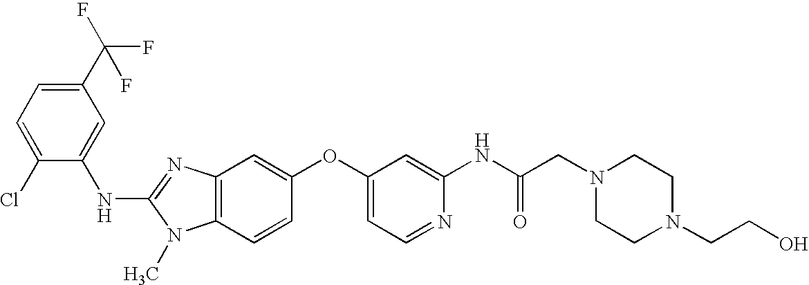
C1(C(F)(F)F)=CC=C(Cl)C(NC2=NC3=C(N2C)C=CC(OC2=CC=NC(NC(CN4CCN(CCO)CC4)=O)=C2)=C3)=C1
